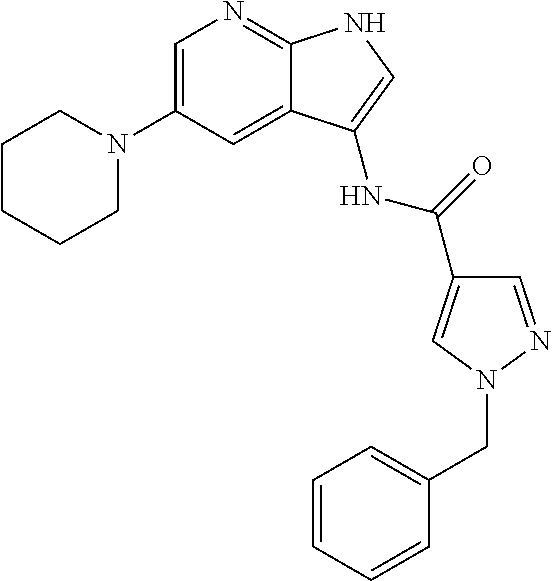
C1=C(N2CCCCC2)C=C2C(=N1)NC=C2NC(=O)C1=CN(CC2=CC=CC=C2)N=C1
